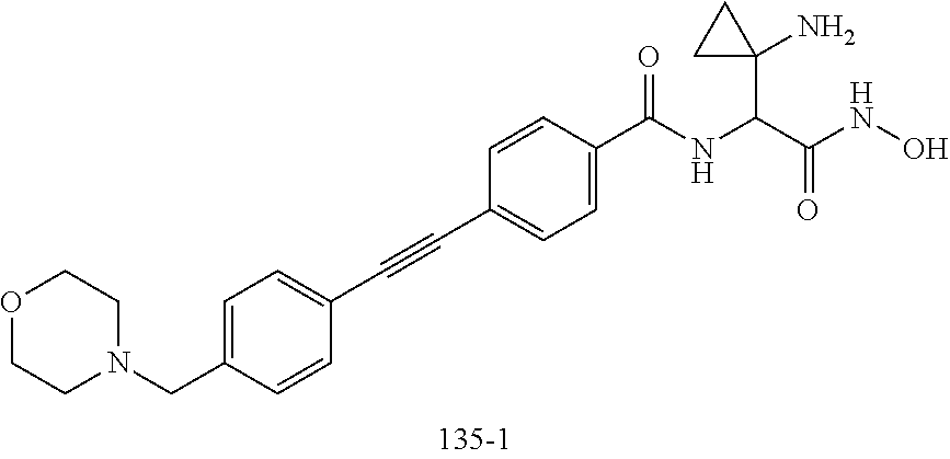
C1=C(CN2CCOCC2)C=CC(C#CC2=CC=C(C(NC(C(NO)=O)C3(N)CC3)=O)C=C2)=C1
